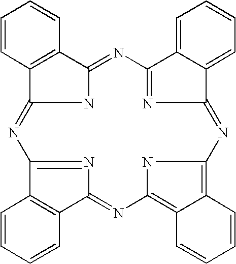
N1C2=NC3=NC(=NC4=C5C(=C(N4)N=C4N=C(C6=C4C=CC=C6)N=C1C1=C2C=CC=C1)C=CC=C5)C1=CC=CC=C13
